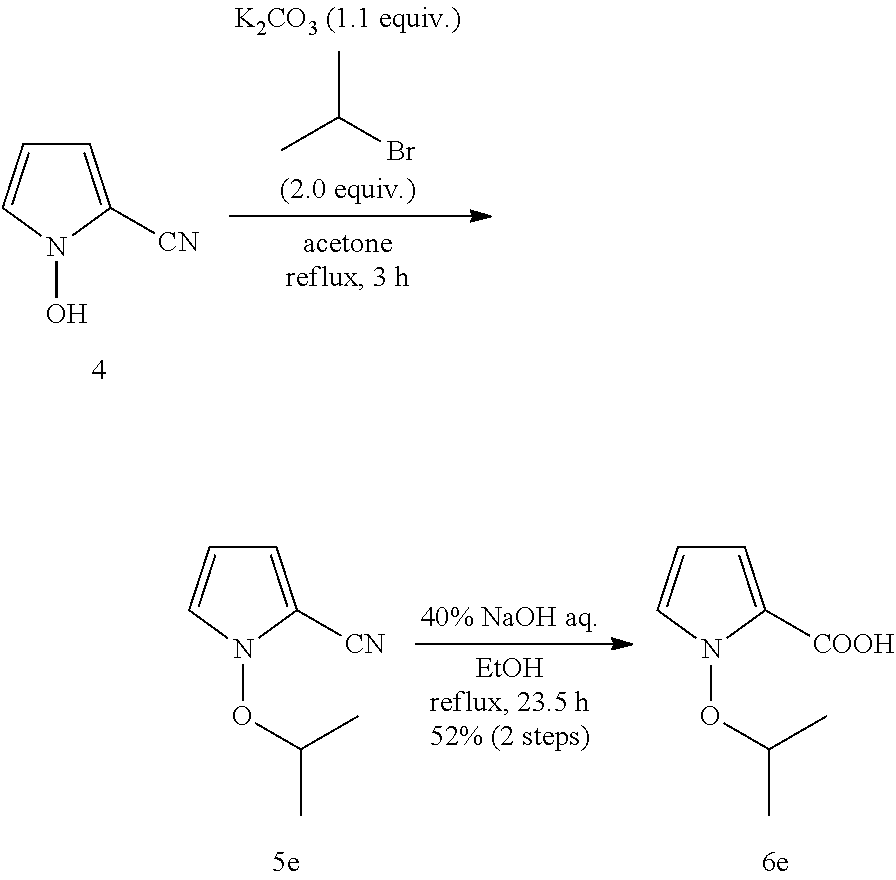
C1=C([CN])N(O)C=C1.CC(Br)C.C1=C([COOH])N(OC(C)C)C=C1.C1=C([CN])N(OC(C)C)C=C1
